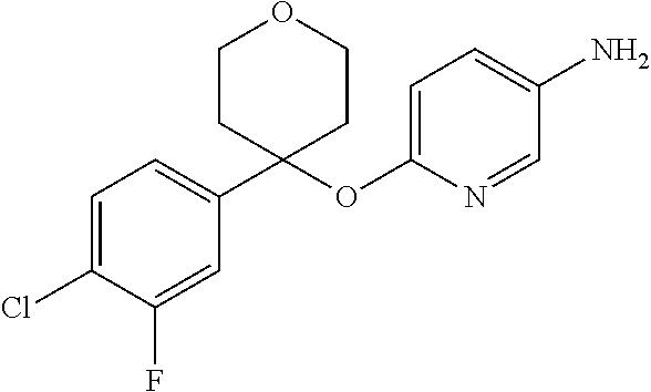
C1(Cl)=CC=C(C2(OC3=CC=C(N)C=N3)CCOCC2)C=C1F
